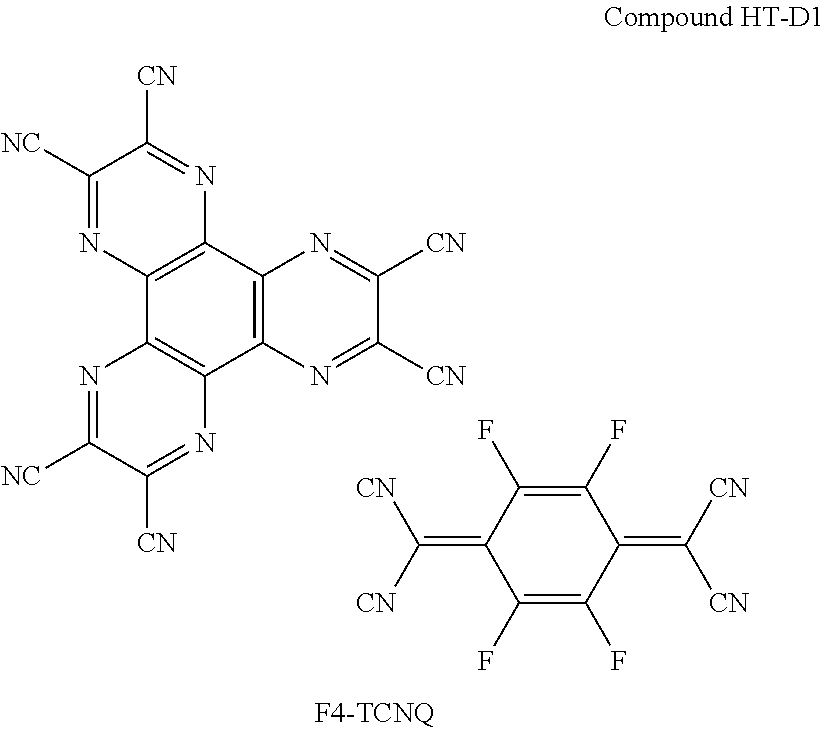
C1([NC])=NC2=C(N=C1[CN])C1=C(C3=C2N=C([NC])C([CN])=N3)N=C([CN])C([CN])=N1.C1(F)=C(F)C(=C([CN])[CN])C(F)=C(F)C1=C([CN])[CN]
